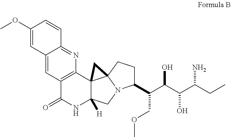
COC1=CC2=CC3=C(N=C2C=C1)C12C([H])(NC3=O)CN3C1(CCC3C(C(C(C(CC)N)O)O)COC)C2
